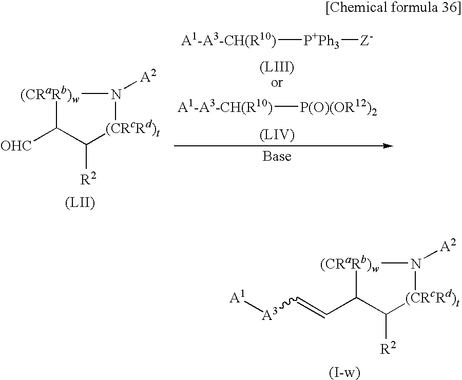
[(CRaRb)w]1C([OHC])C([R2])[(CRcRd)t]N1[A2].[A1-A3-CH(R10)][P+Ph3][Z-].[A1-A3-CH(R10)][P(O)(OR12)2].[(CRaRb)w]1C(C=C[A3][A1])C([R2])[(CRcRd)t]N1[A2]
